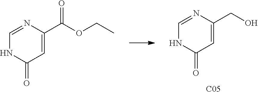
C1=C(C(OCC)=O)N=CNC1=O.C1=C(CO)N=CNC1=O.[C05]
